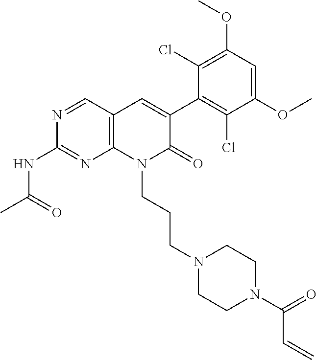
C1(NC(C)=O)=NC2=C(C=C(C3=C(Cl)C(OC)=CC(OC)=C3Cl)C(=O)N2CCCN2CCN(C(C=C)=O)CC2)C=N1
